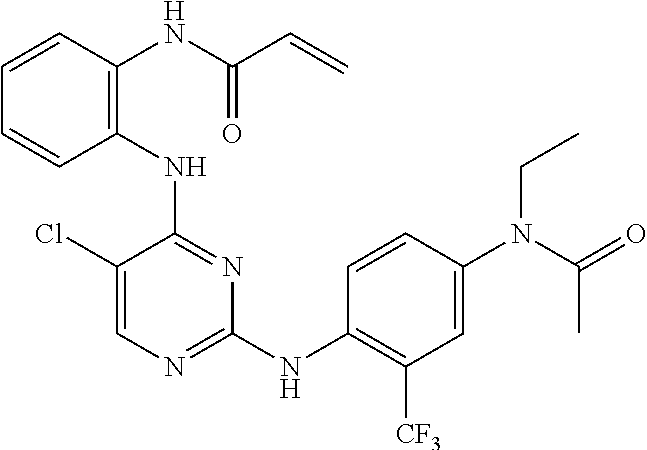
C1(NC2=C(NC(C=C)=O)C=CC=C2)=NC(NC2=C([CF3])C=C(N(C(=O)C)CC)C=C2)=NC=C1Cl
